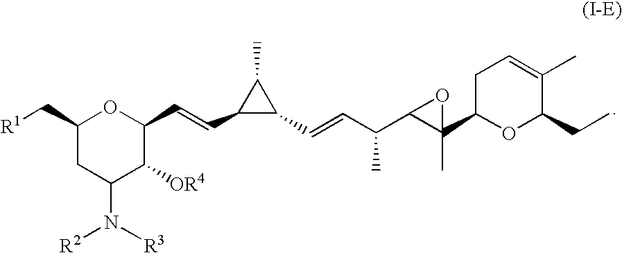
C1(C[R1])CC(N([R2])[R3])C([OR4])C(C=CC2C(C=CC(C3C(C)(C4CC=C(C)C(CC)O4)O3)C)C2C)O1
